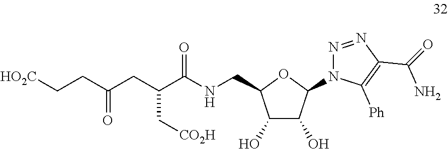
C1(O)C(O)C(N2N=NC(C(N)=O)=C2[Ph])OC1CNC(C(CC(CC[HO2C])=O)C[CO2H])=O
